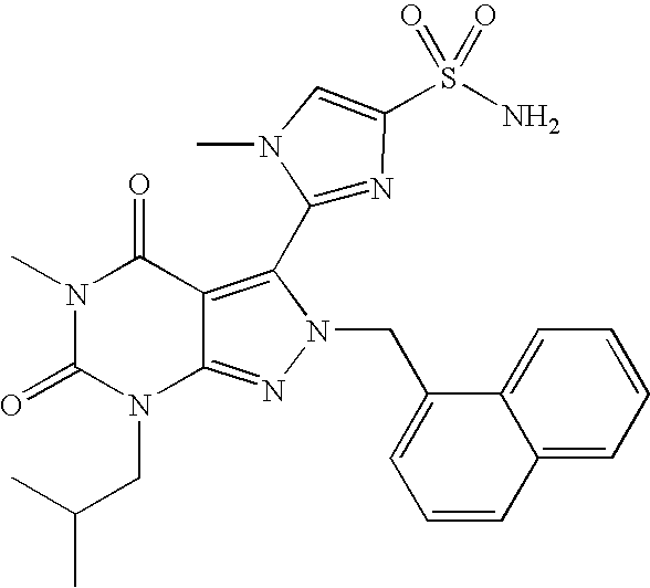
N1(C)C(=O)N(CC(C)C)C2=NN(CC3=CC=CC4=CC=CC=C34)C(C3=NC(S(N)(=O)=O)=CN3C)=C2C1=O
